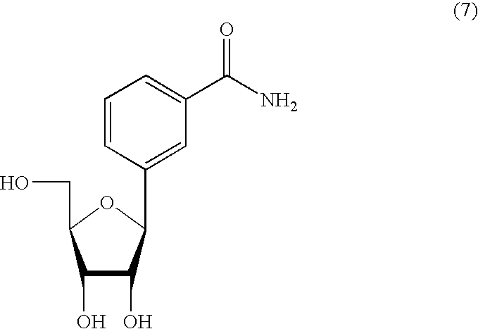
C1=CC(C2C(O)C(O)C(CO)O2)=CC(C(N)=O)=C1
